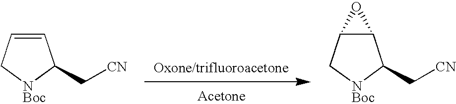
C1=CC[NBoc]C1C[CN].C12C(C[NBoc]C1C[CN])O2.[Oxone/trifluoroacetone]
